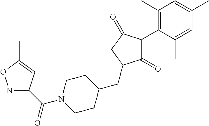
C1(=O)C(C2=C(C)C=C(C)C=C2C)C(=O)CC1CC1CCN(C(=O)C2=NOC(C)=C2)CC1
